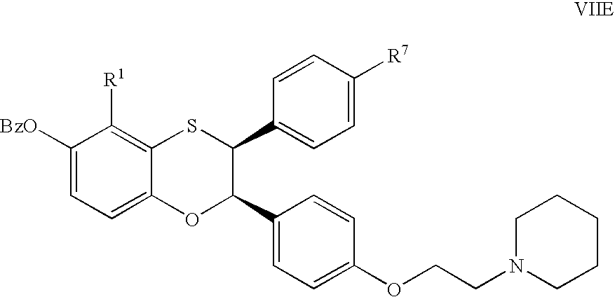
C1([BzO])=CC=C2C(=C1[R1])SC(C1=CC=C([R7])C=C1)C(C1=CC=C(OCCN3CCCCC3)C=C1)O2
